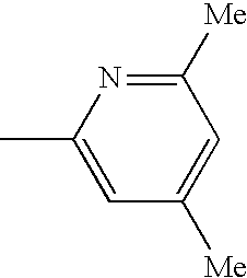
C1([Me])=NC(C)=CC([Me])=C1
